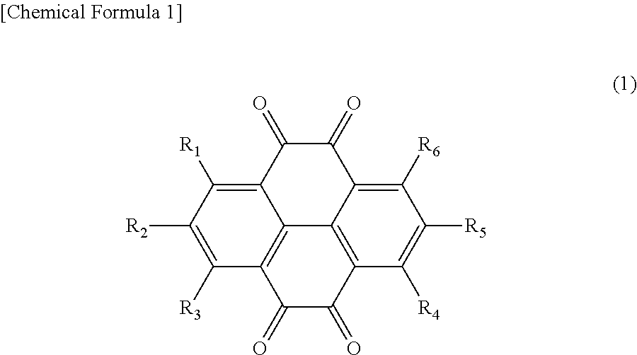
C12=C3C(=C([R1])C([R2])=C1[R3])C(=O)C(=O)C1=C([R6])C([R5])=C([R4])C(=C31)C(=O)C2=O
